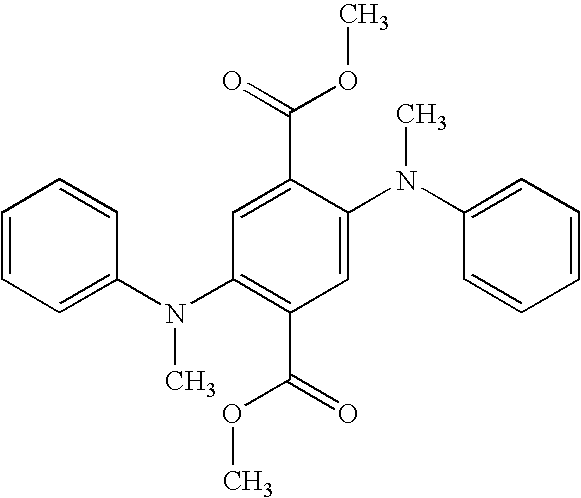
C1=CC=C(N(C2=C(C(=O)OC)C=C(N(C3=CC=CC=C3)C)C(C(=O)OC)=C2)C)C=C1
